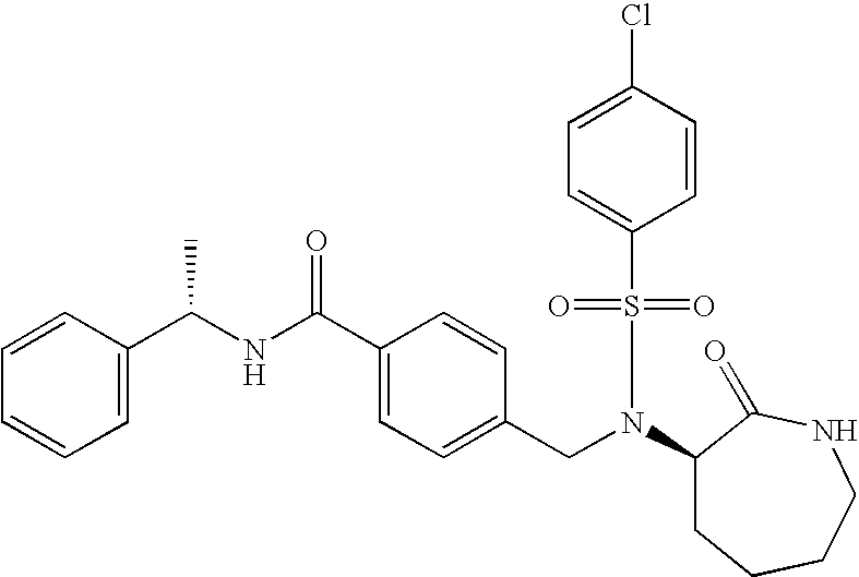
C1=C(C(NC(C2=CC=C(CN(C3CCCCNC3=O)S(=O)(=O)C3=CC=C(Cl)C=C3)C=C2)=O)C)C=CC=C1
